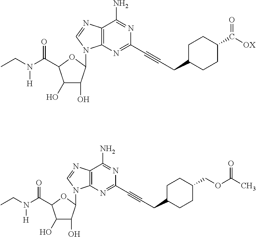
C12=C(N=C(C#CCC3CCC(C(=O)[OX])CC3)N=C1N)N(C1C(O)C(O)C(C(=O)N([H])CC)O1)C=N2.C12=C(N=C(C#CCC3CCC(COC(=O)C)CC3)N=C1N)N(C1C(O)C(O)C(C(=O)N([H])CC)O1)C=N2
